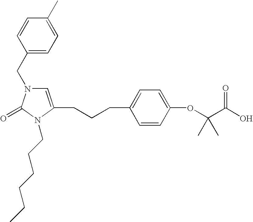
C1(CN2C=C(CCCC3=CC=C(OC(C(O)=O)(C)C)C=C3)N(CCCCCC)C2=O)=CC=C(C)C=C1
